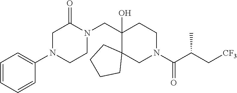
C1(N2CCN(CC3(O)C4(CN(C(C(C[CF3])C)=O)CC3)CCCC4)C(=O)C2)=CC=CC=C1
